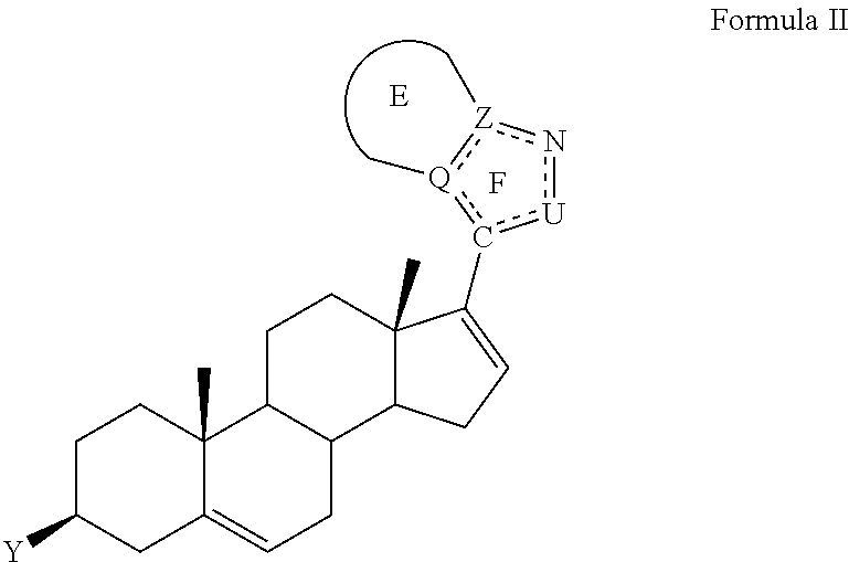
C1C([Y])CC2=CCC3C(C2(C)C1)CCC1(C)C3CC=C1c1[U]n[Z](C):[Q]1C.F
